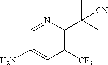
NC1=CC([CF3])=C(C(C)([CN])C)N=C1
